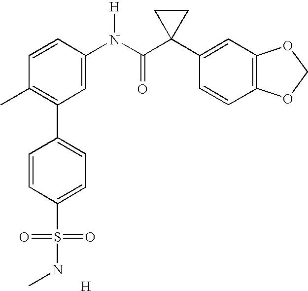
C1=CC(N(C(C2(C3=CC4=C(C=C3)OCO4)CC2)=O)[H])=CC(C2=CC=C(S(=O)(=O)NC)C=C2)=C1C.[H]
